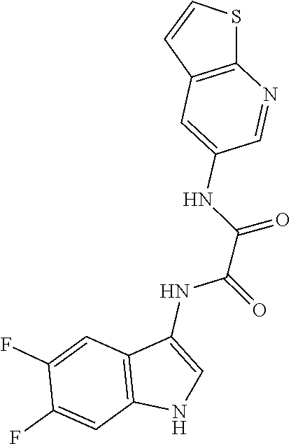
C1(NC(C(NC2=CNC3=C2C=C(F)C(F)=C3)=O)=O)=CC2=C(SC=C2)N=C1
